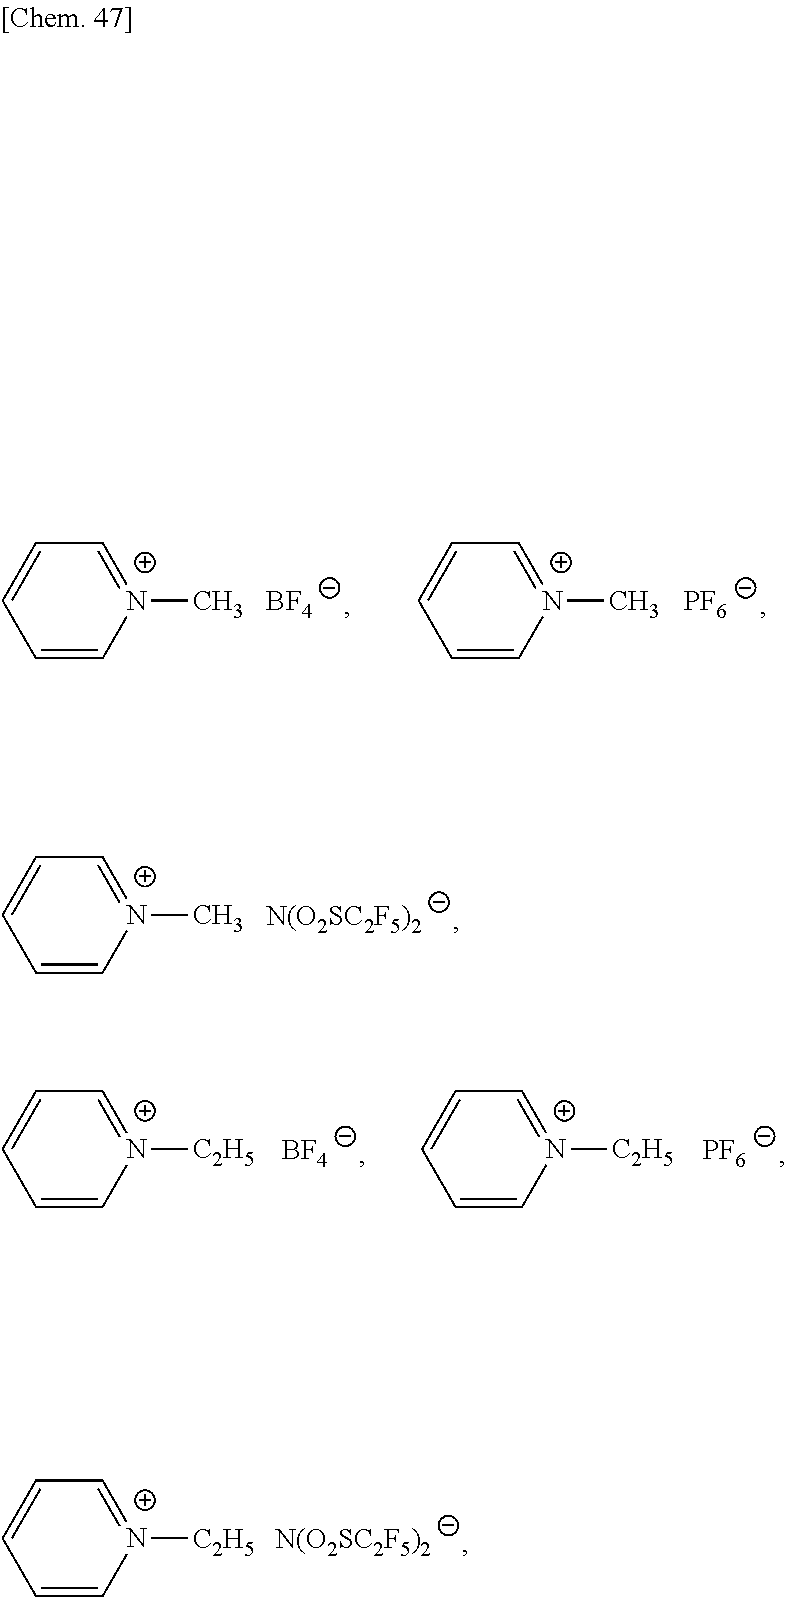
[N(O2SC2F5)2].C1=[N+](C)C=CC=C1.[N(O2SC2F5)2].C1=[N+]([C2H5])C=CC=C1.[BF4].C1=[N+](C)C=CC=C1.[PF6].C1=[N+](C)C=CC=C1.[BF4].C1=[N+]([C2H5])C=CC=C1.[PF6].C1=[N+]([C2H5])C=CC=C1
